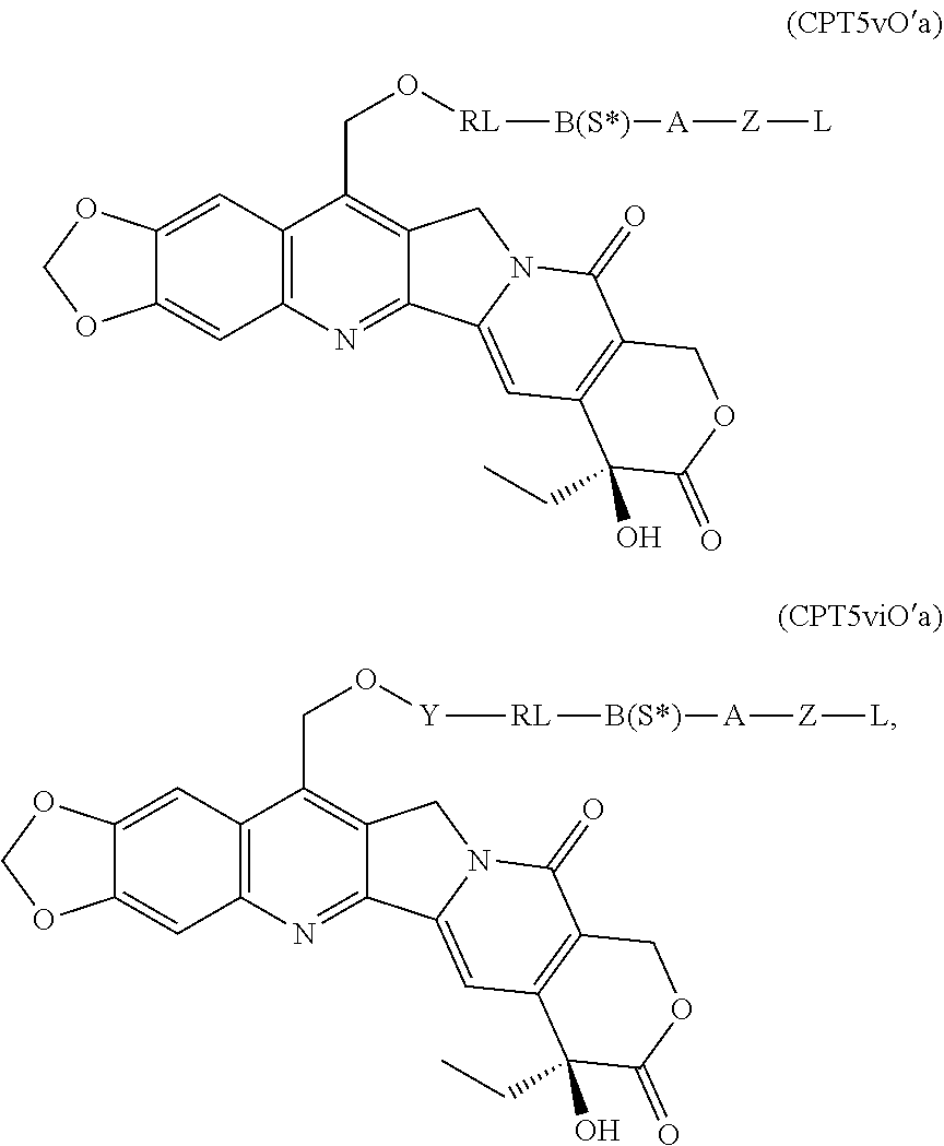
C12=NC3=C(C(CO[RL][B(S*)][A][Z][L])=C1CN1C2=CC2=C(C1=O)COC(=O)C2(O)CC)C=C1C(=C3)OCO1.C12=NC3=C(C(CO[Y][RL][B(S*)][A][Z][L])=C1CN1C2=CC2=C(C1=O)COC(=O)C2(O)CC)C=C1C(=C3)OCO1
